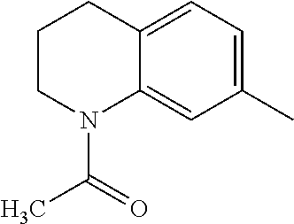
C1CN(C(=O)C)C2=CC(C)=CC=C2C1
